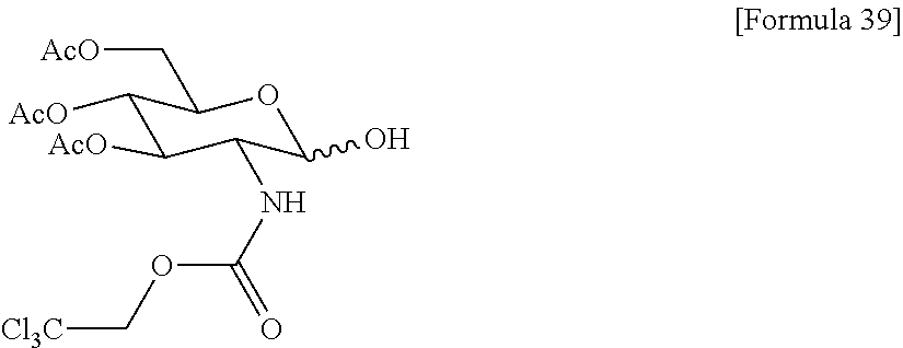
C1([AcO])C([AcO])C(NC(OC[Cl3C])=O)C(O)OC1C[AcO]
